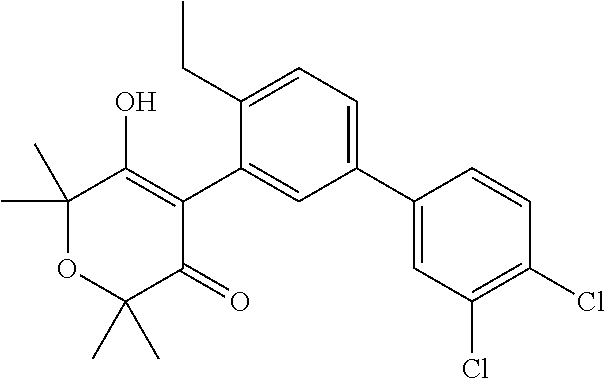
C1(C2=CC=C(CC)C(C3=C(O)C(C)(C)OC(C)(C)C3=O)=C2)=CC(Cl)=C(Cl)C=C1
